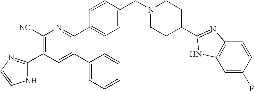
C1([NC])=C(C2=NC=CN2)C=C(C2=CC=CC=C2)C(C2=CC=C(CN3CCC(C4=NC5=C(C=C(F)C=C5)N4)CC3)C=C2)=N1
